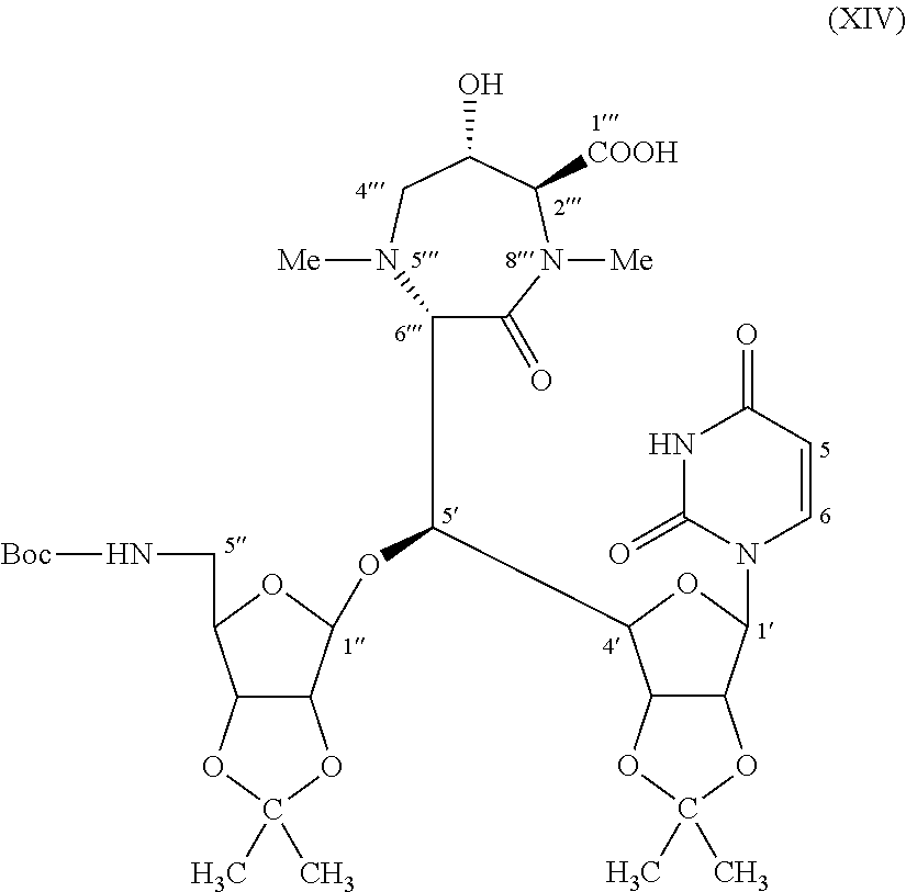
C1(C(OC2C3C(C(CN[Boc])O2)OC(C)(C)O3)C2C3C(C(N4C=CC(=O)NC4=O)O2)OC(C)(C)O3)C(=O)N([Me])C([COOH])C(O)CN1[Me]
